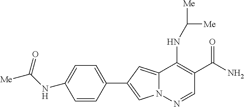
N12C(=CC(C3=CC=C(NC([Me])=O)C=C3)=C1)C(NC([Me])[Me])=C(C(N)=O)C=N2
